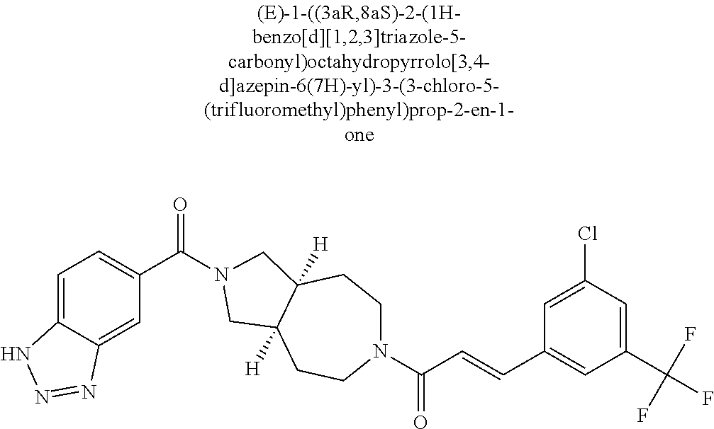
C1=C2C(=CC(C(=O)N3CC4([H])CCN(C(C=CC5=CC(C(F)(F)F)=CC(Cl)=C5)=O)CCC4([H])C3)=C1)N=NN2
